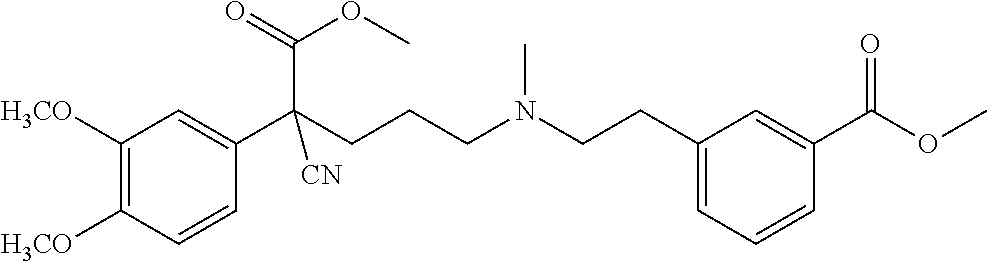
C1([H3CO])=C([H3CO])C=CC(C(CCCN(CCC2=CC=CC(C(OC)=O)=C2)C)(C(=O)OC)[CN])=C1
